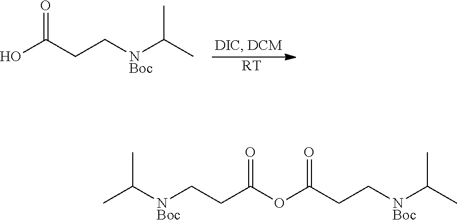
[RT].OC(CC[NBoc]C(C)C)=O.CC([NBoc]CCC(OC(CC[NBoc]C(C)C)=O)=O)C
